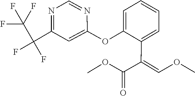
O(C)C=C(C(OC)=O)C1=CC=CC=C1OC1=CC(C(C(F)(F)F)(F)F)=NC=N1
